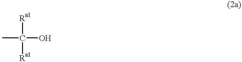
CC(O)([Ra1])[Ra1]
